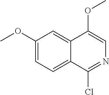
C1(OC)=CC=C2C(=C1)C(OC)=CN=C2Cl
